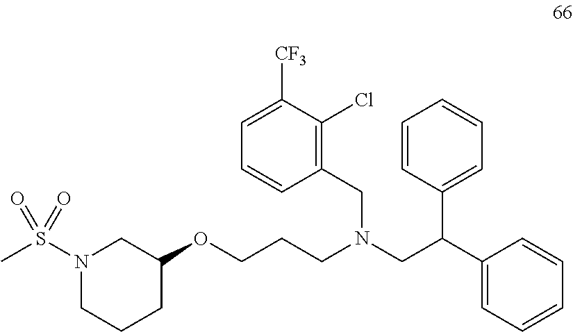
N1(S(C)(=O)=O)CCCC(OCCCN(CC(C2=CC=CC=C2)C2=CC=CC=C2)CC2=C(Cl)C([CF3])=CC=C2)C1
